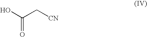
OC(=O)C[CN]
